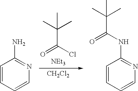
O=C(Cl)C(C)(C)C.[NEt3].[CH2Cl2].C1=CC=CN=C1N.C1=CC=CN=C1NC(=O)C(C)(C)C
